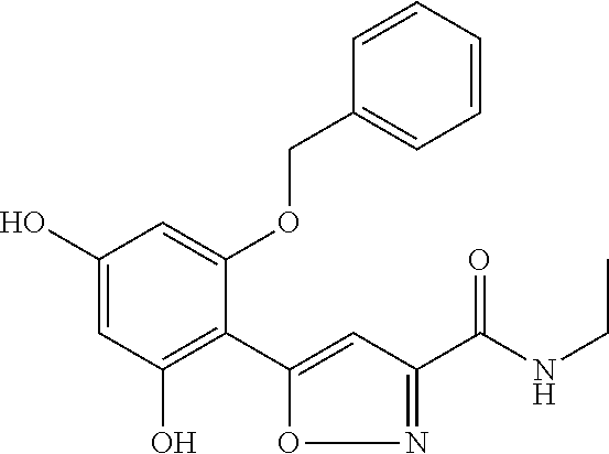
C1(O)=CC(O)=C(C2=CC(C(NCC)=O)=NO2)C(OCC2=CC=CC=C2)=C1
